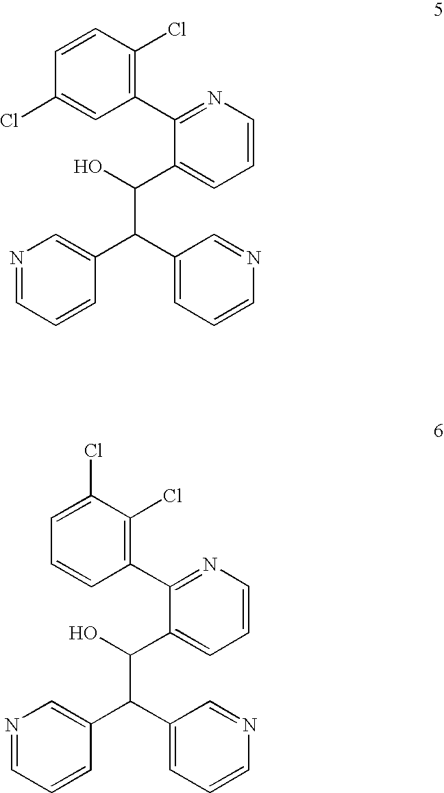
C1=CC(Cl)=C(C2=NC=CC=C2C(O)C(C2=CC=CN=C2)C2=CN=CC=C2)C=C1Cl.C1=C(Cl)C(Cl)=C(C2=NC=CC=C2C(O)C(C2=CC=CN=C2)C2=CN=CC=C2)C=C1
